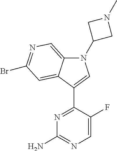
N1=C(C2=CN(C3CN(C)C3)C3=CN=C(Br)C=C32)C(F)=CN=C1N
